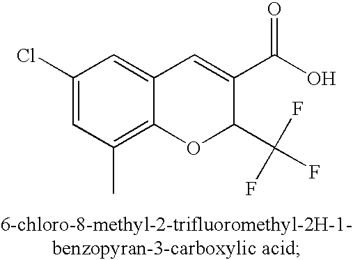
C1=C(Cl)C=C2C(=C1C)OC(C(F)(F)F)C(C(O)=O)=C2
